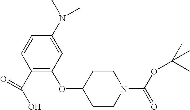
C1=CC(C(O)=O)=C(OC2CCN(C(OC(C)(C)C)=O)CC2)C=C1N(C)C
